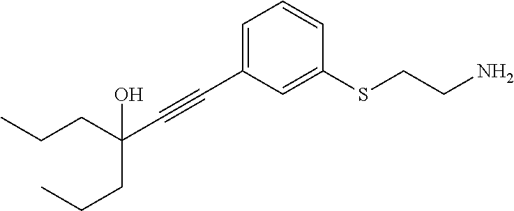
C(C#CC1=CC=CC(SCCN)=C1)(CCC)(CCC)O
